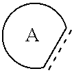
cc.[A]
